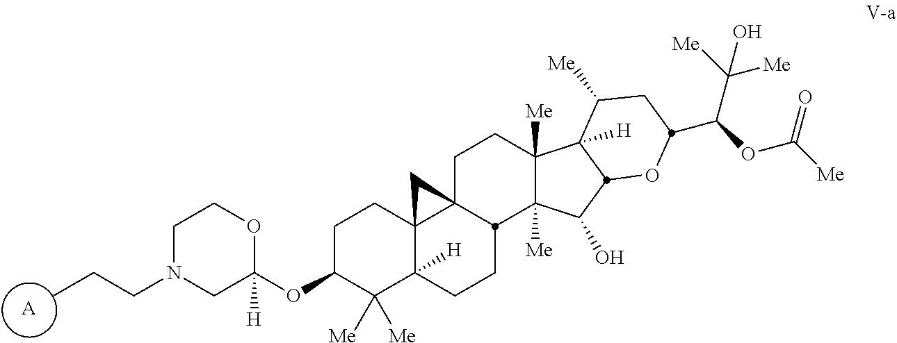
C1N(CCC)CC([H])(OC2C([Me])([Me])C3([H])C4(CC2)C2(C4)CCC4([Me])C([Me])(C(O)C5C4([H])C([Me])CC(C(C([Me])([Me])O)OC(=O)[Me])O5)C2CC3)OC1.[A]
